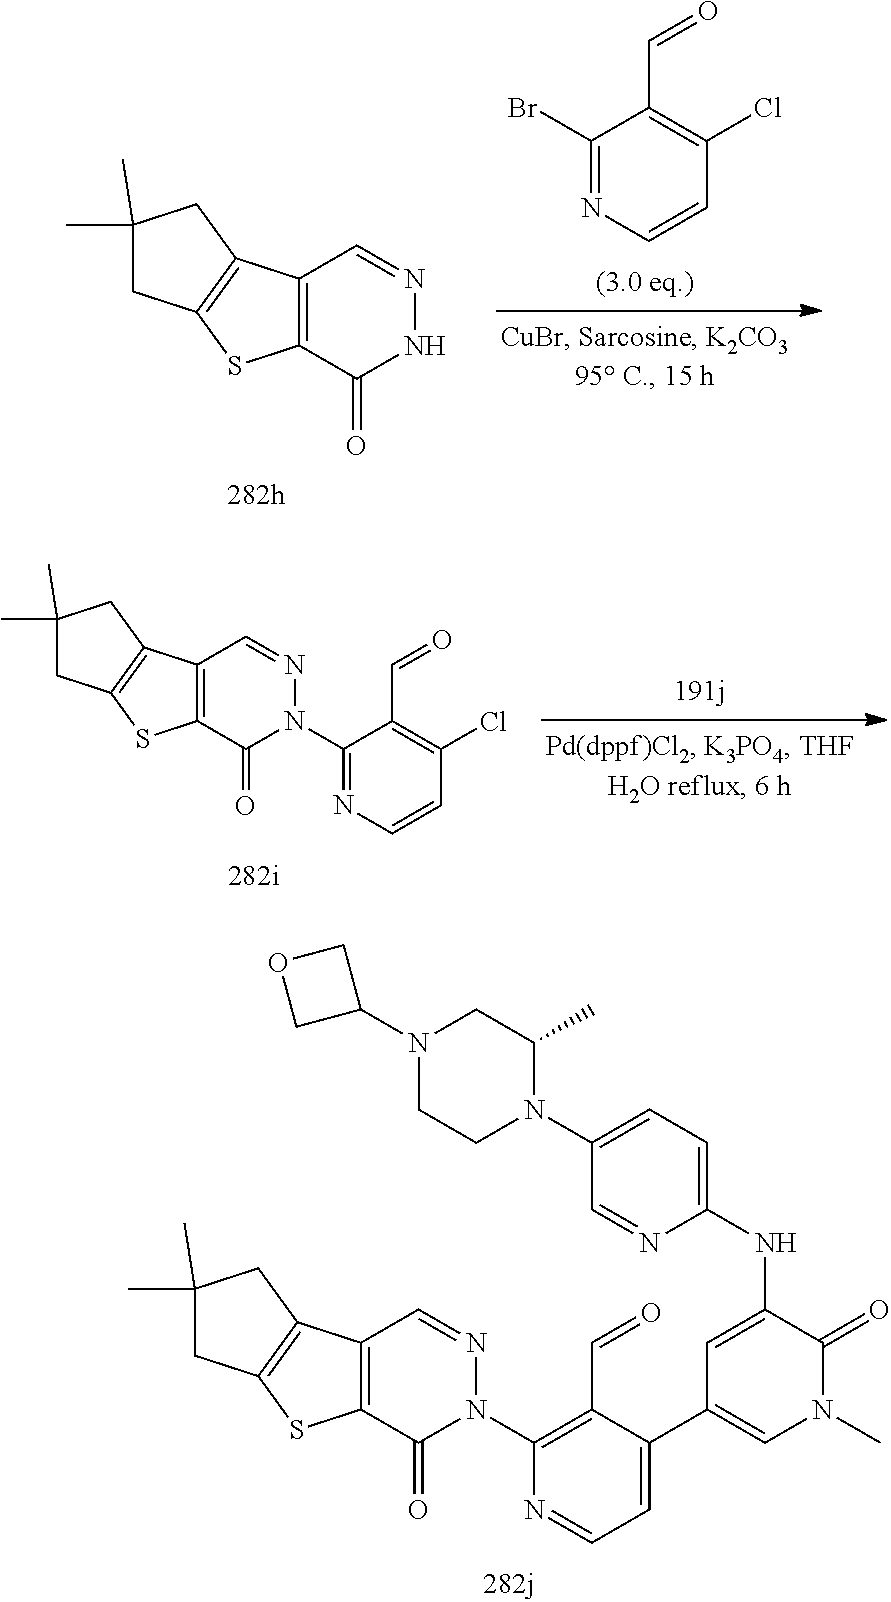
C12=C(C3=C(S1)CC(C)(C)C3)C=NN(C1=NC=CC(Cl)=C1C=O)C2=O.C12=C(C3=C(S1)CC(C)(C)C3)C=NN(C1=C(C=O)C(C3=CN(C)C(=O)C(NC4=CC=C(N5C(C)CN(C6COC6)CC5)C=N4)=C3)=CC=N1)C2=O.C12=C(C3=C(S1)CC(C)(C)C3)C=NNC2=O.C1(Br)=NC=CC(Cl)=C1C=O
